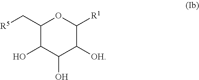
C1(C[R5])C(O)C(O)C([OH])C([R1])O1
